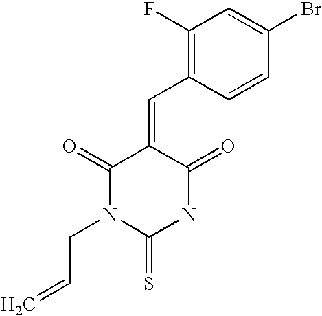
C1(F)=C(C=C2C(=O)N(CC=C)C(=S)NC2=O)C=CC(Br)=C1
